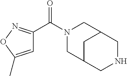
N1(C(C2=NOC(C)=C2)=O)CC2CNCC(C1)C2
